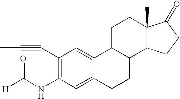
C1(C#CC)=C(NC([H])=O)C=C2C(=C1)C1C(CC2)C2C(C)(CC1)C(=O)CC2
